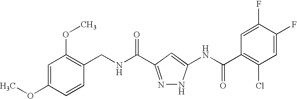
C(NC(=O)C1=NNC(NC(C2=C(Cl)C=C(F)C(F)=C2)=O)=C1)C1=C(OC)C=C(OC)C=C1
